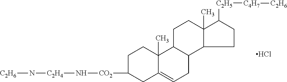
C1C([CO2]N[C2H4]N[C2H6])CC2=CCC3C(C2(C)C1)CCC1(C)C3CCC1[C2H5][C4H7][C2H6].Cl
